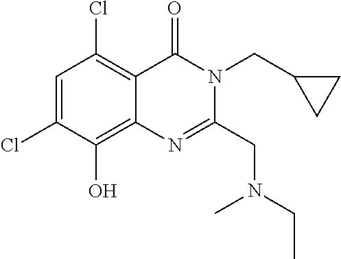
C1=C(Cl)C(O)=C2C(=C1Cl)C(=O)N(CC1CC1)C(CN(CC)C)=N2
